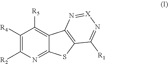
C1([R4])=C([R2])N=C2C(=C1[R5])C1=C(S2)C([R1])=N[X]=N1
